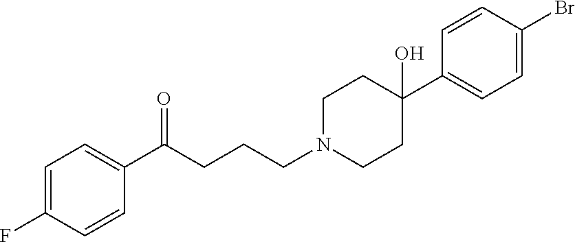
C1=C(F)C=CC(C(CCCN2CCC(C3=CC=C(Br)C=C3)(O)CC2)=O)=C1
